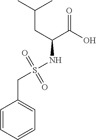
CC(CC(C(O)=O)NS(=O)(=O)CC1=CC=CC=C1)C
